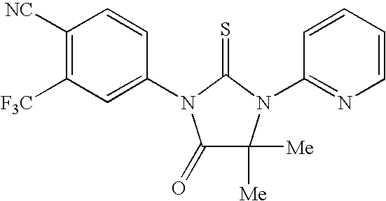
C1([NC])=C([F3C])C=C(N2C(=O)C([Me])([Me])N(C3=NC=CC=C3)C2=S)C=C1
